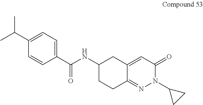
CC(C1=CC=C(C(NC2CCC3=NN(C4CC4)C(=O)C=C3C2)=O)C=C1)C
